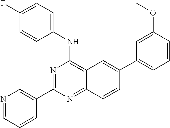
N1=CC=CC(C2=NC(NC3=CC=C(F)C=C3)=C3C(=N2)C=CC(C2=CC=CC(OC)=C2)=C3)=C1
